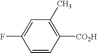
C1=C(F)C=CC([CO2H])=C1C
